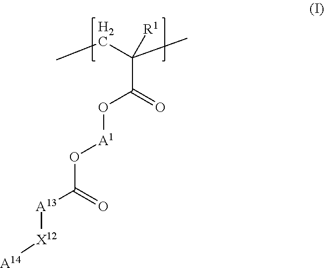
CCC(C)([R1])C(O[A1]OC([A13][X12][A14])=O)=O
